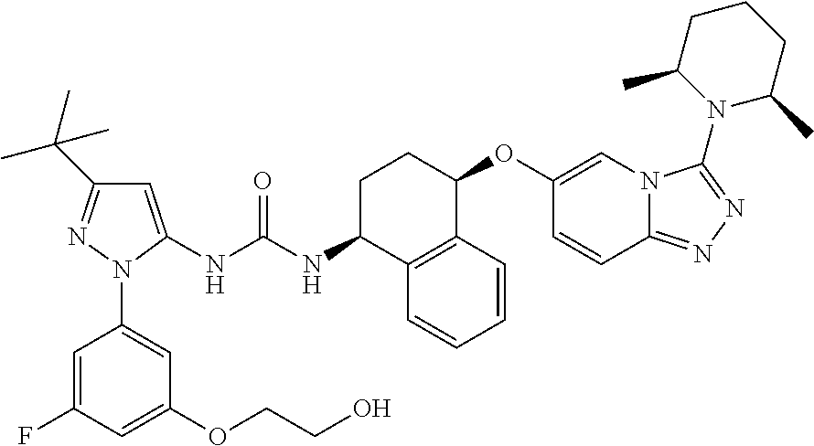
C1=C(F)C=C(OCCO)C=C1N1C(NC(NC2C3=C(C(OC4=CN5C(=NN=C5N5C(C)CCCC5C)C=C4)CC2)C=CC=C3)=O)=CC(C(C)(C)C)=N1
